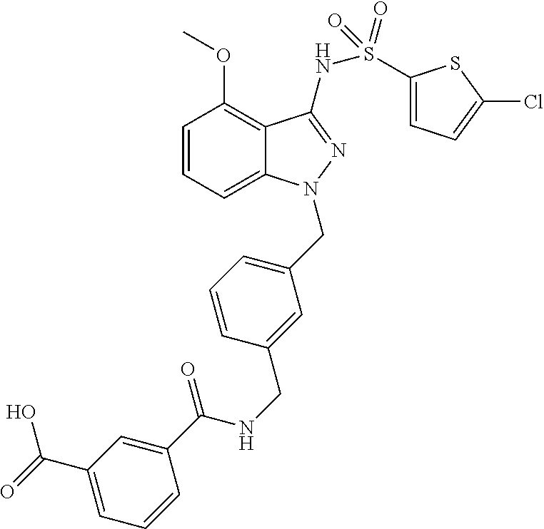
C1=CC=C2C(=C1OC)C(NS(=O)(=O)C1=CC=C(Cl)S1)=NN2CC1=CC=CC(CNC(C2=CC(C(=O)O)=CC=C2)=O)=C1
